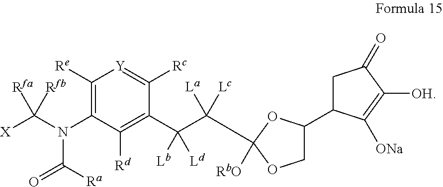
N(C1=C([Re])[Y]=C([Rc])C(C(C([La])([Lc])C2([RbO])OC(C3CC(=O)C([OH])=C3[ONa])CO2)([Lb])[Ld])=C1[Rd])(C([X])([Rfa])[Rfb])C([Ra])=O
